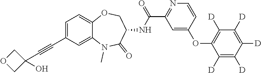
C1=C(C#CC2(O)COC2)C=C2C(=C1)OCC(NC(=O)C1=NC=CC(OC3=C([D])C([D])=C([D])C([D])=C3[D])=C1)C(=O)N2C
